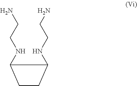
C1C(NCCN)C(NCCN)C1
